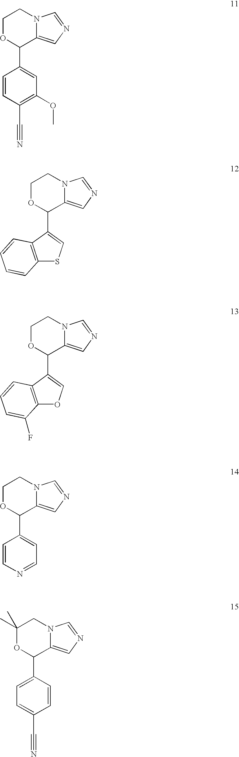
C1OC(C2=CC(OC)=C(C#N)C=C2)C2=CN=CN2C1.C1OC(C2=CC=NC=C2)C2=CN=CN2C1.C1(C)(C)OC(C2=CC=C(C#N)C=C2)C2=CN=CN2C1.C1OC(C2=CSC3=C2C=CC=C3)C2=CN=CN2C1.C1OC(C2=COC3=C2C=CC=C3F)C2=CN=CN2C1
